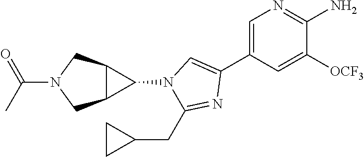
C1=C(C2=CN(C3C4C3CN(C(C)=O)C4)C(CC3CC3)=N2)C=C([OCF3])C(N)=N1
